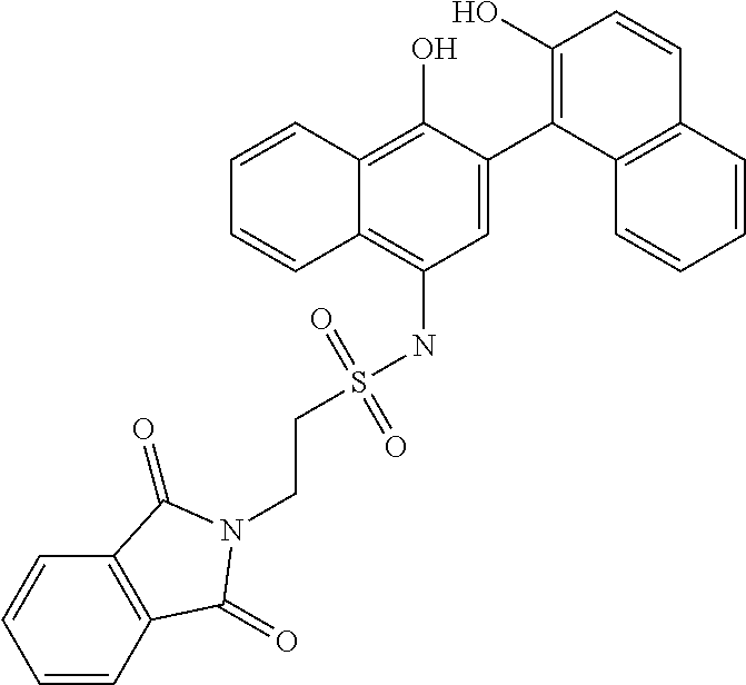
C1=C(C2=C(O)C=CC3=C2C=CC=C3)C(O)=C2C(=C1NS(CCN1C(=O)C3=C(C=CC=C3)C1=O)(=O)=O)C=CC=C2
